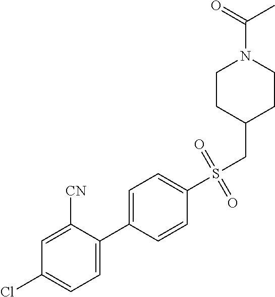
C1=C([CN])C(C2=CC=C(S(CC3CCN(C(=O)C)CC3)(=O)=O)C=C2)=CC=C1Cl
